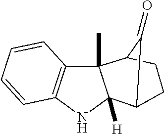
C12(C)C3=C(NC1([H])C1CCC2C1=O)C=CC=C3
